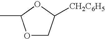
O1C(C)OCC1[CH2C6H5]
